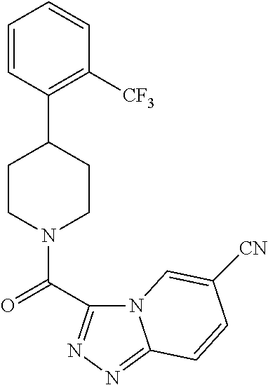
C1=CC(C2CCN(C(=O)C3=NN=C4N3C=C([CN])C=C4)CC2)=C([CF3])C=C1
